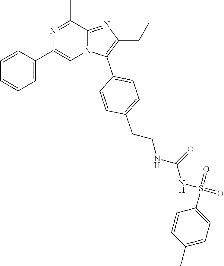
N1=C(C)C2=NC(CC)=C(C3=CC=C(CCNC(NS(=O)(=O)C4=CC=C(C)C=C4)=O)C=C3)N2C=C1C1=CC=CC=C1
